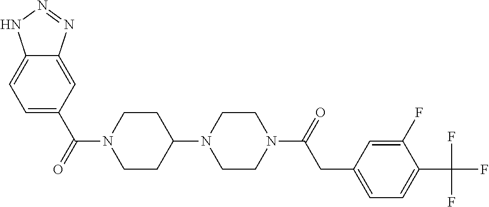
C1=C(C(N2CCC(N3CCN(C(CC4=CC=C(C(F)(F)F)C(F)=C4)=O)CC3)CC2)=O)C=C2C(=C1)NN=N2
